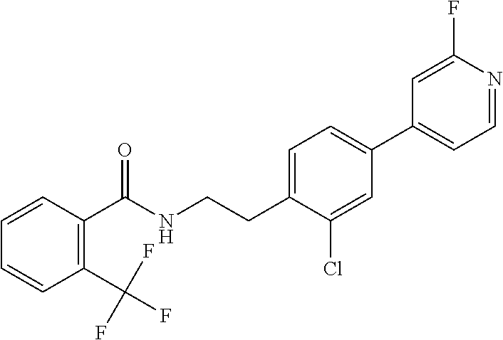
C(CNC(=O)C1=C(C(F)(F)F)C=CC=C1)C1=CC=C(C2=CC=NC(F)=C2)C=C1Cl
